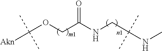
C(OCC(NCC(NC)(C)C)=O)([Akn])(C)C
